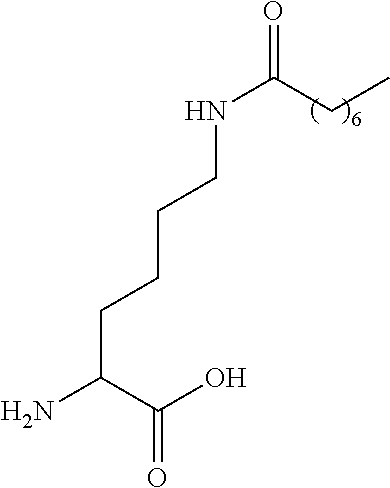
C(C(C(O)=O)N)CCCNC(=O)CC
